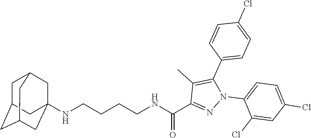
C(C1=NN(C2=CC=C(Cl)C=C2Cl)C(C2=CC=C(Cl)C=C2)=C1C)(=O)NCCCCNC12CC3CC(CC(C1)C3)C2
